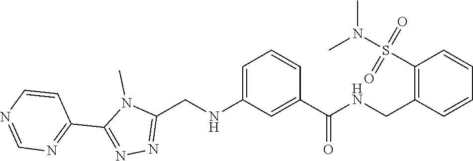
C1(C2=NN=C(CNC3=CC=CC(C(=O)NCC4=C(S(N(C)C)(=O)=O)C=CC=C4)=C3)N2C)=NC=NC=C1
